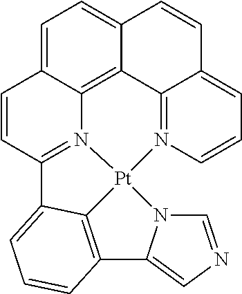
C1=C2C3=C4C(=C1)C=CC1=CC=CN(=C41)[Pt]14N3=C(C=C2)C2=CC=CC(=C12)C1=CN=CN14
